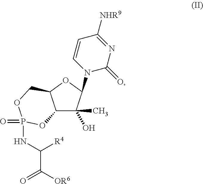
C12C(C)(O)C(N3C(=O)N=C([NHR9])C=C3)OC1COP(=O)(NC([R4])C(=O)[OR6])O2
